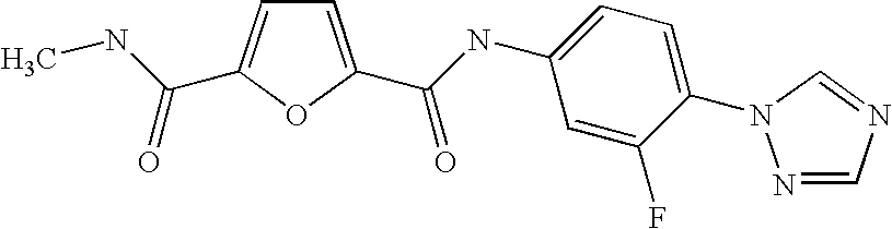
C1=C(C(=O)NC2=CC=C(N3N=CN=C3)C(F)=C2)OC(C(NC)=O)=C1
